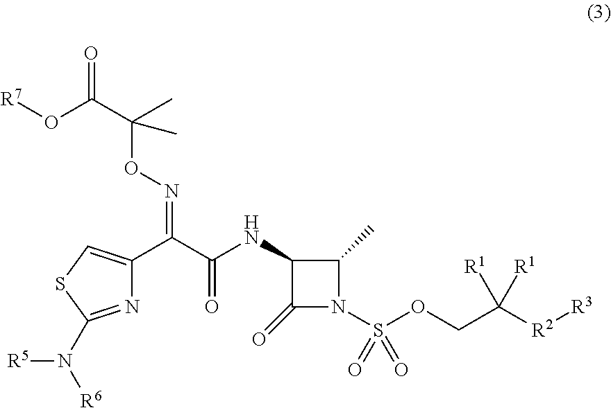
N1(S(=O)(=O)OCC([R2][R3])([R1])[R1])C(C)C(NC(C(C2=CSC(N([R6])[R5])=N2)=NOC(C(=O)O[R7])(C)C)=O)C1=O
